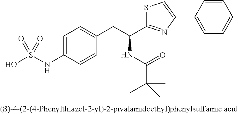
OS(NC1=CC=C(CC(C2=NC(C3=CC=CC=C3)=CS2)NC(C(C)(C)C)=O)C=C1)(=O)=O
